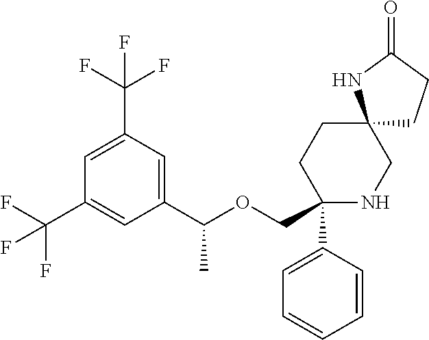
C1=C(C(F)(F)F)C=C(C(C)OCC2(C3=CC=CC=C3)NCC3(CC2)CCC(=O)N3)C=C1C(F)(F)F
